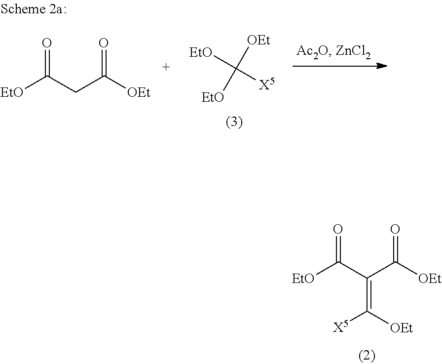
[EtO]C(C(C([OEt])=O)=C([X5])[OEt])=O.[EtO]C(CC([OEt])=O)=O.C([OEt])([EtO])([X5])[EtO]
